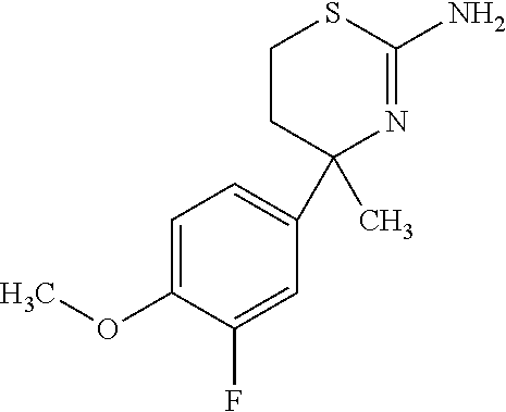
C1=C(OC)C(F)=CC(C2(C)N=C(N)SCC2)=C1
